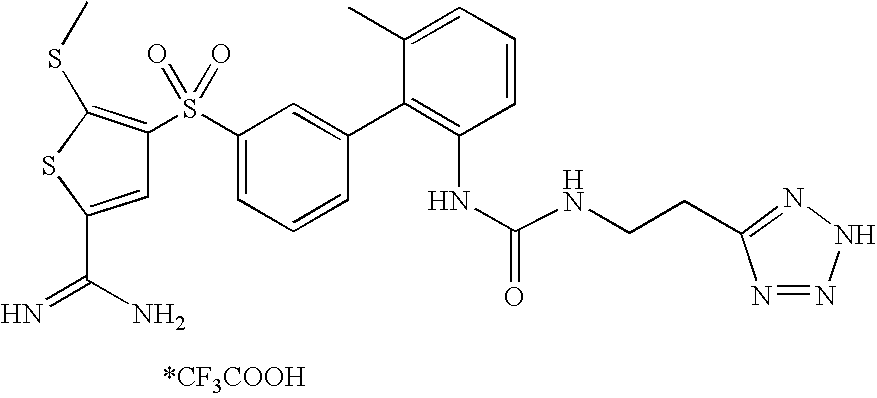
C1(C2=C(NC(NCCC3=NNN=N3)=O)C=CC=C2C)=CC(S(C2=C(SC)SC(C(N)=N)=C2)(=O)=O)=CC=C1
